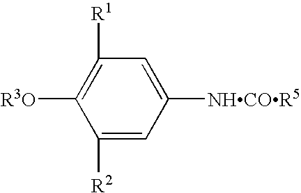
C1([R2])=CC([NHCOR5])=CC([R1])=C1[R3O]
